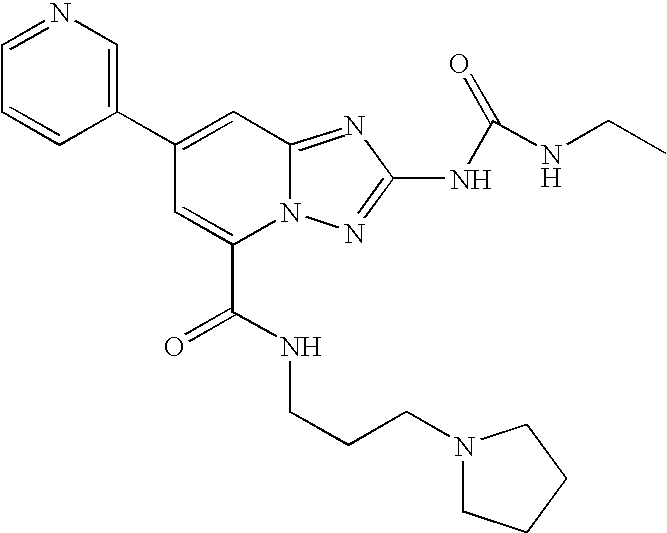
C1(C2=CC3=NC(NC(=O)NCC)=NN3C(C(NCCCN3CCCC3)=O)=C2)=CN=CC=C1
